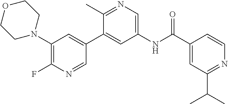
C1=NC(F)=C(N2CCOCC2)C=C1C1=CC(NC(C2=CC(C(C)C)=NC=C2)=O)=CN=C1C
